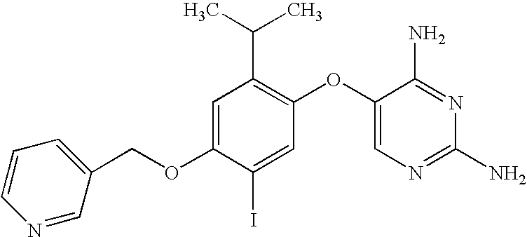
C1=C(OCC2=CC=CN=C2)C(I)=CC(OC2=CN=C(N)N=C2N)=C1C(C)C
